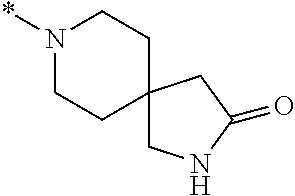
N1(*)CCC2(CC1)CNC(=O)C2
